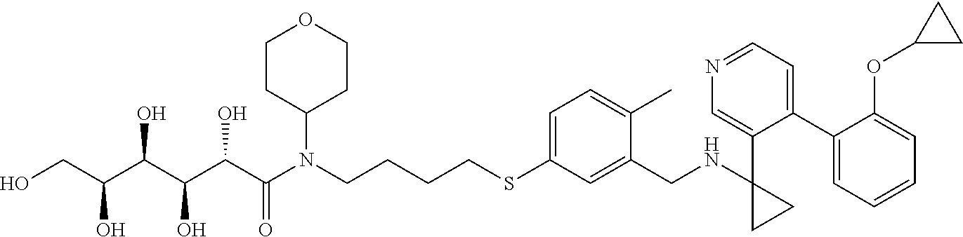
OCC(C(C(C(C(N(CCCCSC1=CC=C(C)C(CNC2(C3=CN=CC=C3C3=CC=CC=C3OC3CC3)CC2)=C1)C1CCOCC1)=O)O)O)O)O
